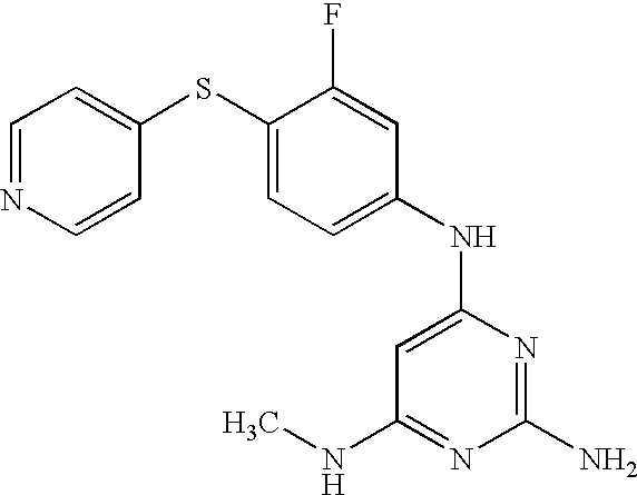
C1=NC=CC(SC2=CC=C(NC3=CC(NC)=NC(N)=N3)C=C2F)=C1
